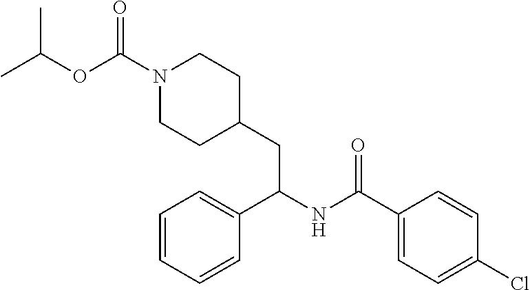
C1=CC(Cl)=CC=C1C(NC(C1=CC=CC=C1)CC1CCN(C(=O)OC(C)C)CC1)=O
